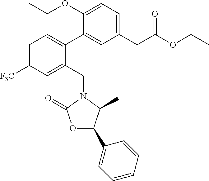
C1(C2=CC=C([F3C])C=C2CN2C(=O)OC(C3=CC=CC=C3)C2C)=CC(CC(OCC)=O)=CC=C1OCC
